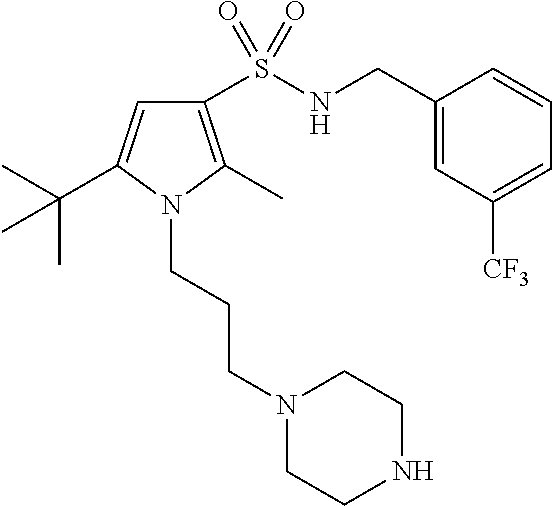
C(C1=CC([CF3])=CC=C1)NS(C1=C(C)N(CCCN2CCNCC2)C(C(C)(C)C)=C1)(=O)=O
